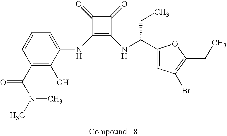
C1(NC2=CC=CC(C(=O)N(C)C)=C2O)=C(NC(CC)C2=CC(Br)=C(CC)O2)C(=O)C1=O
